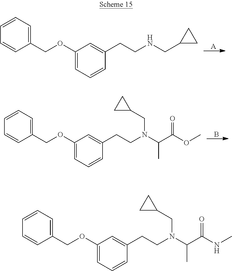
C1(OCC2=CC=CC=C2)=CC=CC(CCNCC2CC2)=C1.[A].C1(OCC2=CC=CC=C2)=CC=CC(CCN(C(C(OC)=O)C)CC2CC2)=C1.B.C1(OCC2=CC=CC=C2)=CC=CC(CCN(C(C(NC)=O)C)CC2CC2)=C1
